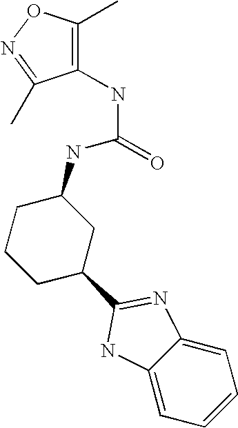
C1(NC(=O)NC2CCCC(C3=NC4=CC=CC=C4N3)C2)=C(C)ON=C1C
